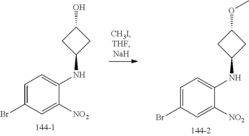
C1C(NC2=CC=C(Br)C=C2[NO2])CC1O.C1C(NC2=CC=C(Br)C=C2[NO2])CC1OC
